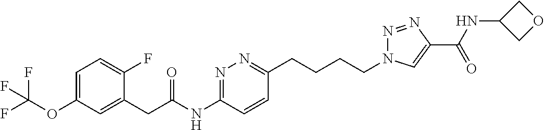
C1=C(OC(F)(F)F)C=C(CC(NC2=NN=C(CCCCN3N=NC(C(NC4COC4)=O)=C3)C=C2)=O)C(F)=C1
